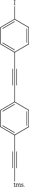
C1=CC(I)=CC=C1C#CC1=CC=C(C#C[tms])C=C1
